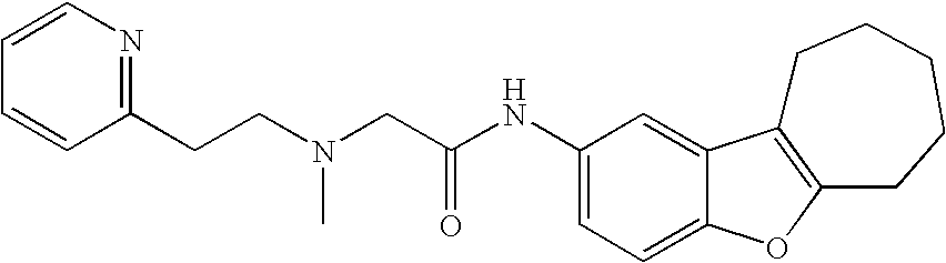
C(C(NC1=CC=C2C(=C1)C1=C(O2)CCCCC1)=O)N(CCC1=NC=CC=C1)C
